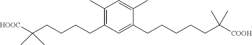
C1(CCCCC(C)(C)[HOOC])=C(C)C=C(C)C(CCCCCC(C)(C)[COOH])=C1
